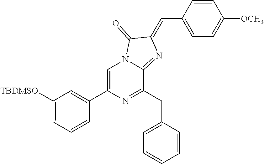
C1([TBDMSO])=CC=CC(C2=CN3C(=NC(=CC4=CC=C([OCH3])C=C4)C3=O)C(CC3=CC=CC=C3)=N2)=C1
